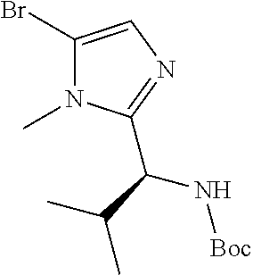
C1(Br)=CN=C(C(C(C)C)N[Boc])N1C
